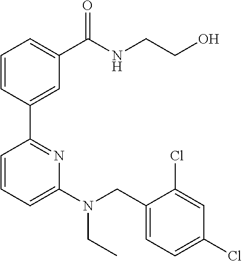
C1=CC(C2=NC(N(CC3=CC=C(Cl)C=C3Cl)CC)=CC=C2)=CC(C(NCCO)=O)=C1
